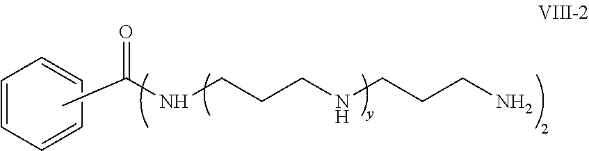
C1=CC=CC=C1.CC(NCCCNCCCN)=O
